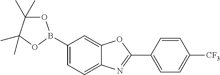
C1=C(B2OC(C)(C)C(C)(C)O2)C=C2C(=C1)N=C(C1=CC=C([CF3])C=C1)O2
